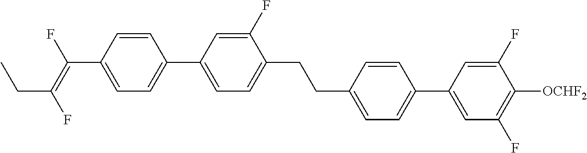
C(C1=CC=C(C2=CC(F)=C([OCHF2])C(F)=C2)C=C1)CC1=CC=C(C2=CC=C(C(=C(F)CC)F)C=C2)C=C1F
